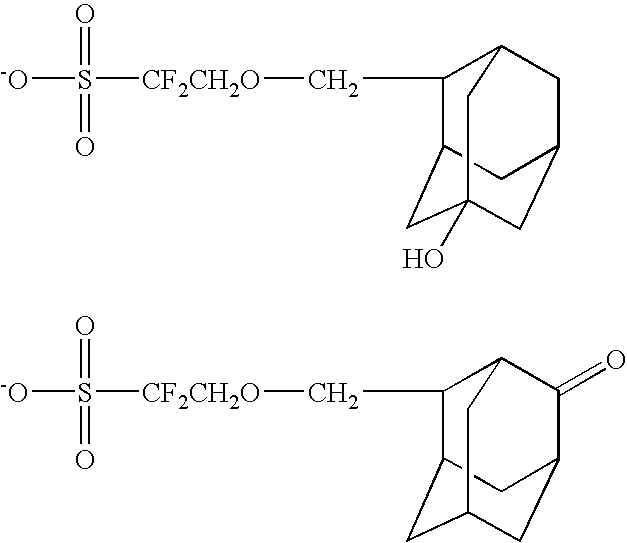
[-O]S([CF2CH2O]CC1C2CC3CC(O)(CC1C3)C2)(=O)=O.[-O]S([CF2CH2O]CC1C2C(=O)C3CC(CC1C3)C2)(=O)=O
